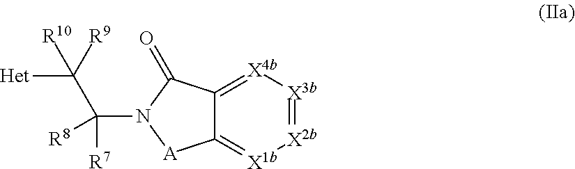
C12=[X4b][X3b]=[X2b][X1b]=C1[A]N(C([R8])(C([R9])([Het])[R10])[R7])C2=O
